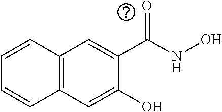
C12=C(C=C(O)C(C(NO)=O)=C1)C=CC=C2
